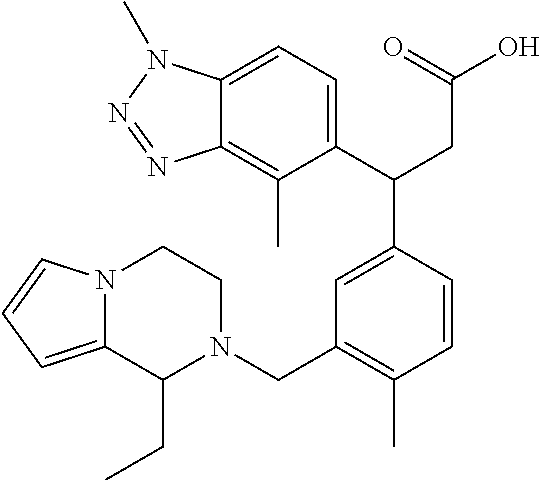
C1(C(CC(O)=O)C2=CC(CN3CCN4C(=CC=C4)C3CC)=C(C)C=C2)=CC=C2C(=C1C)N=NN2C
